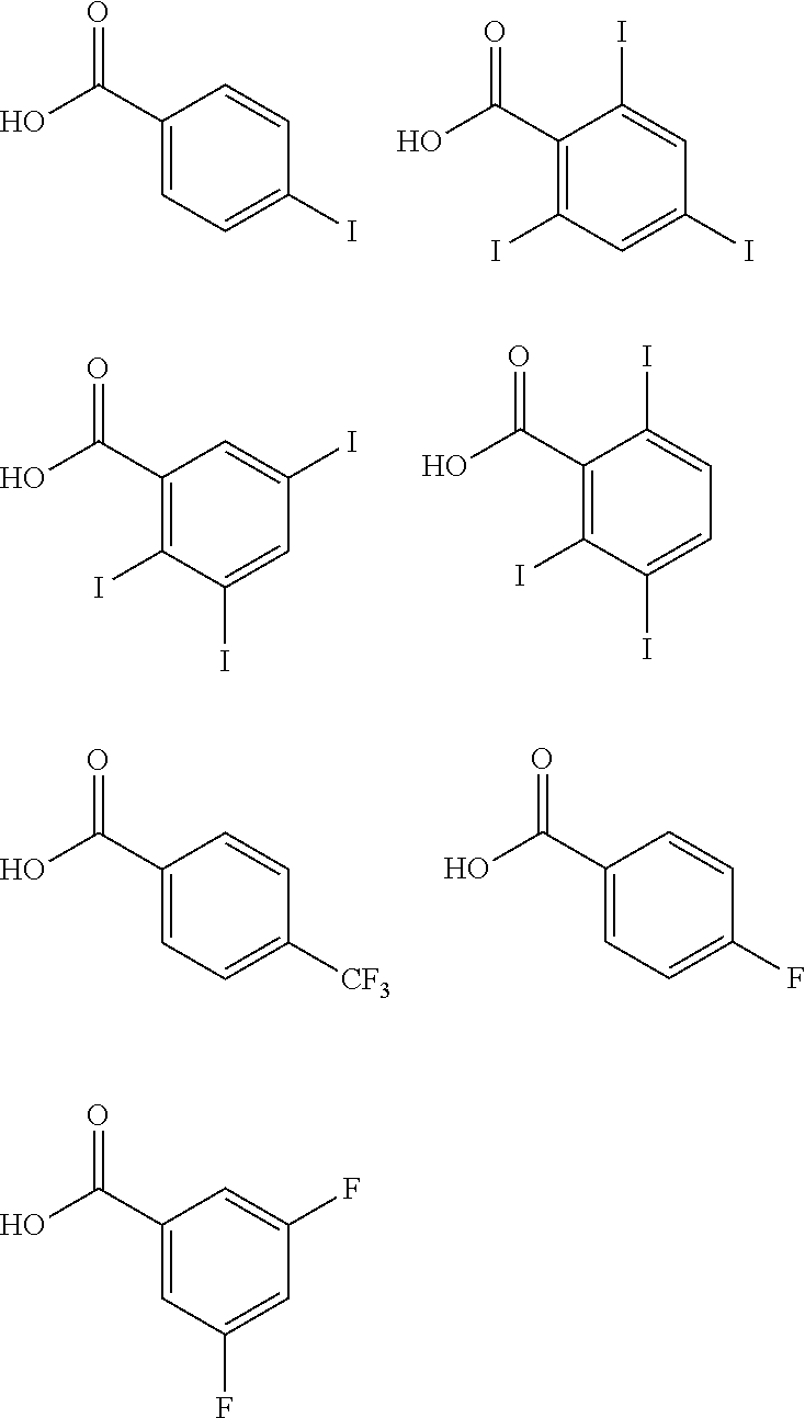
C1(C(O)=O)=CC=C(I)C=C1.C1(C(O)=O)=C(I)C=C(I)C=C1I.C1(C(O)=O)=C(I)C(I)=CC(I)=C1.C1(C(O)=O)=C(I)C(I)=CC=C1I.C1(C(O)=O)=CC=C([CF3])C=C1.C1(C(O)=O)=CC=C(F)C=C1.C1(C(O)=O)=CC(F)=CC(F)=C1
